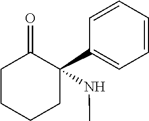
CNC1(C2=CC=CC=C2)CCCCC1=O
